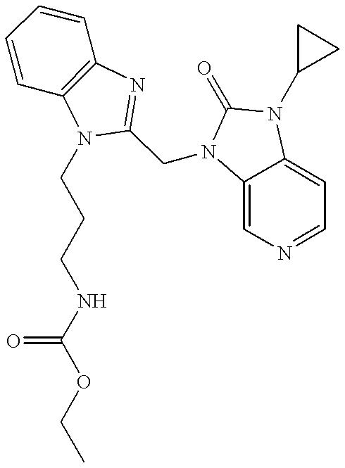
C1=CC2=C(C=C1)N=C(CN1C3=CN=CC=C3N(C3CC3)C1=O)N2CCCNC(OCC)=O
